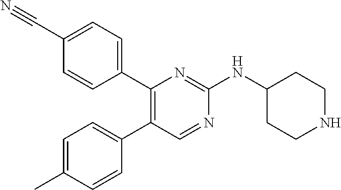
C1(C2=CC=C(C#N)C=C2)=C(C2=CC=C(C)C=C2)C=NC(NC2CCNCC2)=N1
